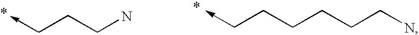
C(CCCCCN)->C.C(CCN)->C
